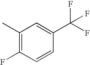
C1(C)=C(F)C=CC(C(F)(F)F)=C1
